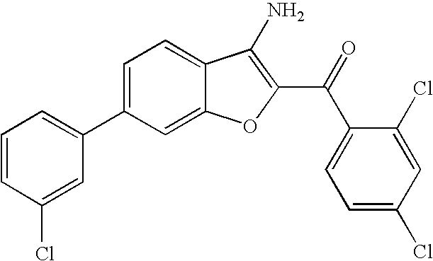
C1=CC(Cl)=CC(C2=CC=C3C(=C2)OC(C(C2=CC=C(Cl)C=C2Cl)=O)=C3N)=C1
